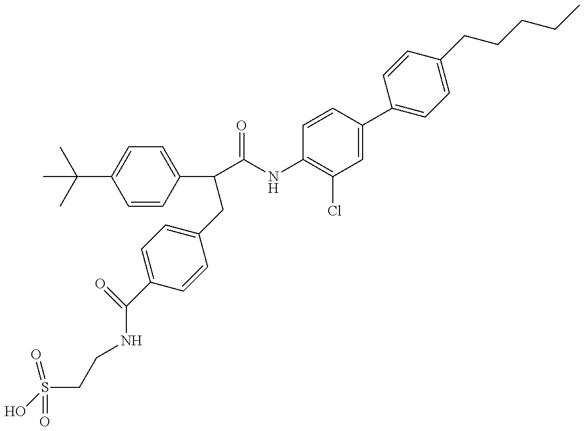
OS(CCNC(C1=CC=C(CC(C(=O)NC2=C(Cl)C=C(C3=CC=C(CCCCC)C=C3)C=C2)C2=CC=C(C(C)(C)C)C=C2)C=C1)=O)(=O)=O
